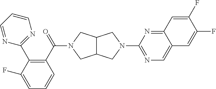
C1(C(=O)N2CC3C(C2)CN(C2=NC=C4C(=N2)C=C(F)C(F)=C4)C3)=C(C2=NC=CC=N2)C(F)=CC=C1
